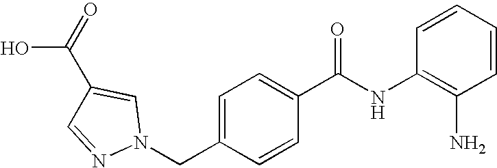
C(C1=CC=C(C(NC2=C(N)C=CC=C2)=O)C=C1)N1N=CC(C(=O)O)=C1
